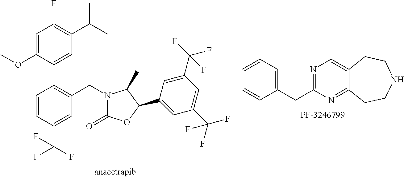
C1=C(OC)C(C2=C(CN3C(=O)OC(C4=CC(C(F)(F)F)=CC(C(F)(F)F)=C4)C3C)C=C(C(F)(F)F)C=C2)=CC(C(C)C)=C1F.C1(CC2=NC=C3C(=N2)CCNCC3)=CC=CC=C1
